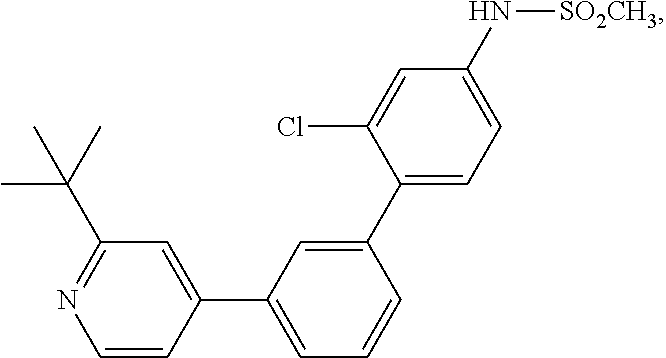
[SO2CH3]NC1=CC=C(C2=CC(C3=CC(C(C)(C)C)=NC=C3)=CC=C2)C(Cl)=C1
